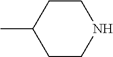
CC1CCNCC1
